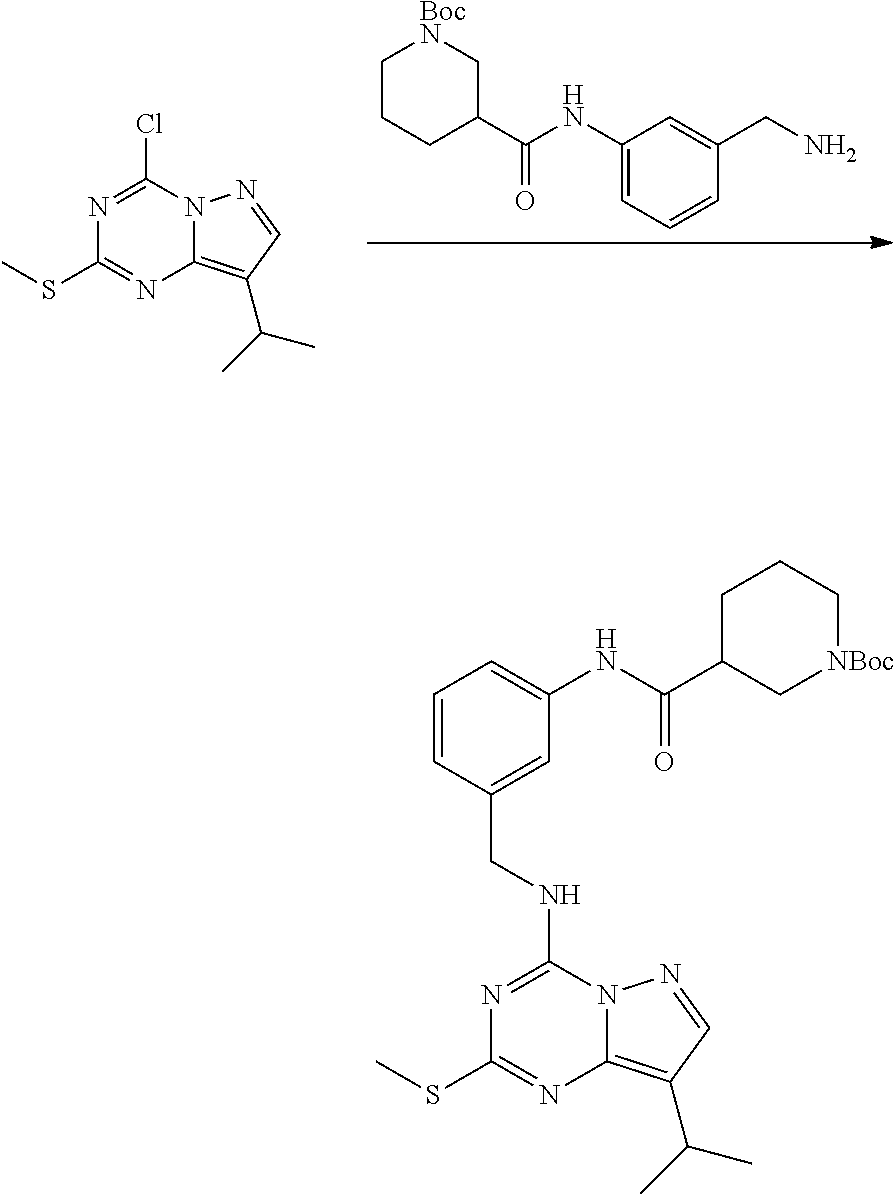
C1CCC(C(NC2=CC=CC(CN)=C2)=O)C[BocN]1.N1=C(Cl)N2C(=C(C(C)C)C=N2)N=C1SC.N1=C(NCC2=CC(NC(=O)C3C[NBoc]CCC3)=CC=C2)N2C(=C(C(C)C)C=N2)N=C1SC
